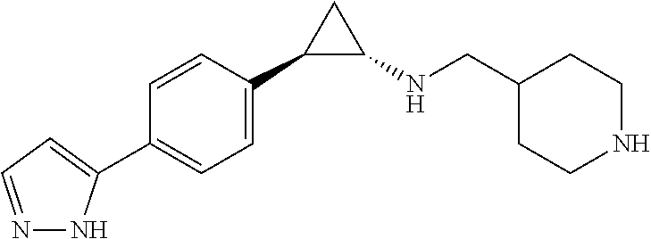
C1(C2=CC=NN2)=CC=C(C2C(NCC3CCNCC3)C2)C=C1
